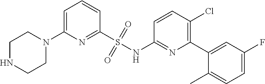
C1NCCN(C2=CC=CC(S(NC3=NC(C4=CC(F)=CC=C4C)=C(Cl)C=C3)(=O)=O)=N2)C1
